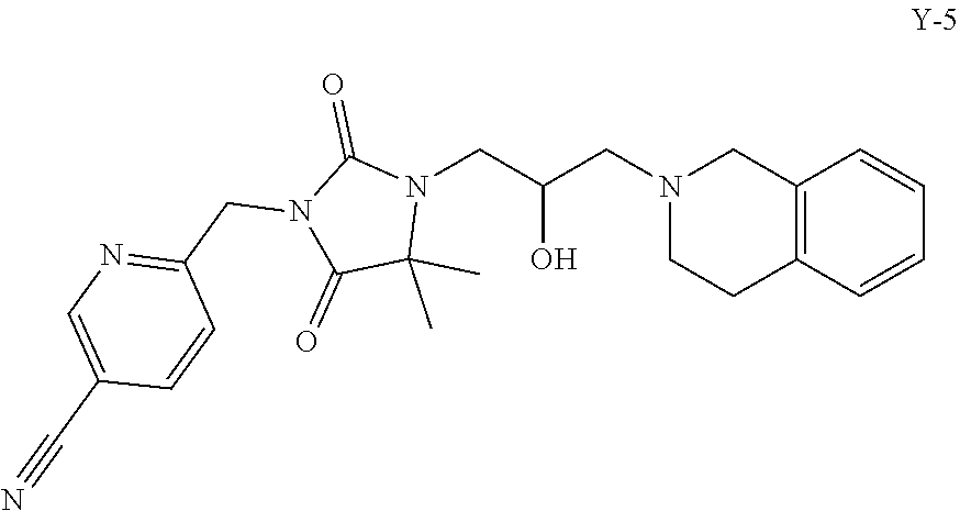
C1=CC=CC2=C1CN(CC(CN1C(C)(C)C(=O)N(CC3=NC=C(C#N)C=C3)C1=O)O)CC2
